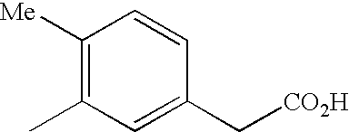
C1(C[CO2H])=CC(C)=C([Me])C=C1
